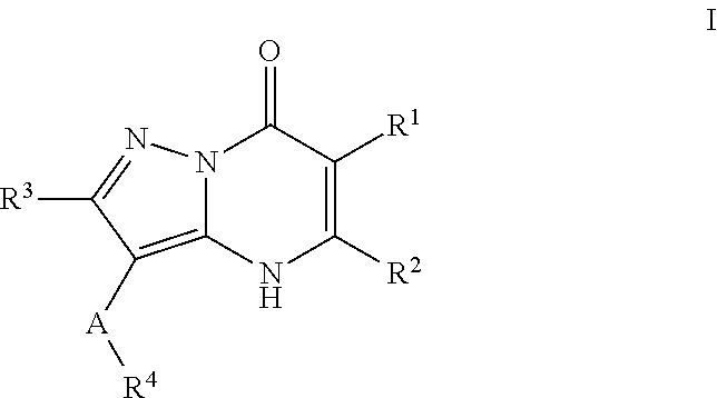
N12C(=C([A][R4])C([R3])=N1)NC([R2])=C([R1])C2=O
